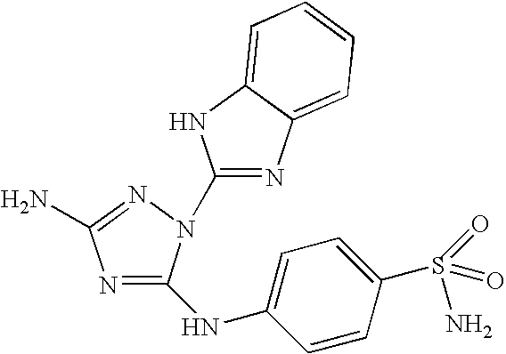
C1(NC2=CC=C(S(=O)(=O)N)C=C2)=NC(N)=NN1C1=NC2=CC=CC=C2N1
